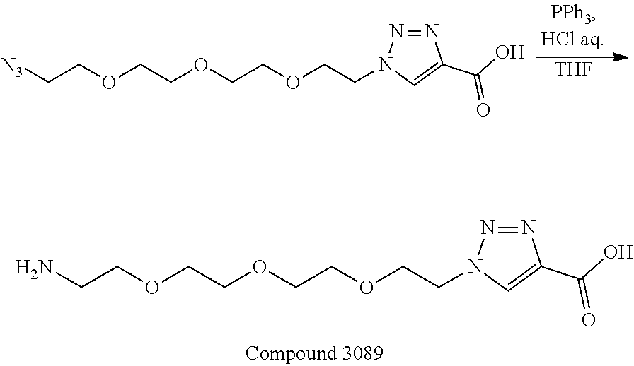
C(COCCOCCOCCN1N=NC(C(=O)O)=C1)[N3].[THF].C(COCCOCCOCCN1N=NC(C(=O)O)=C1)N
